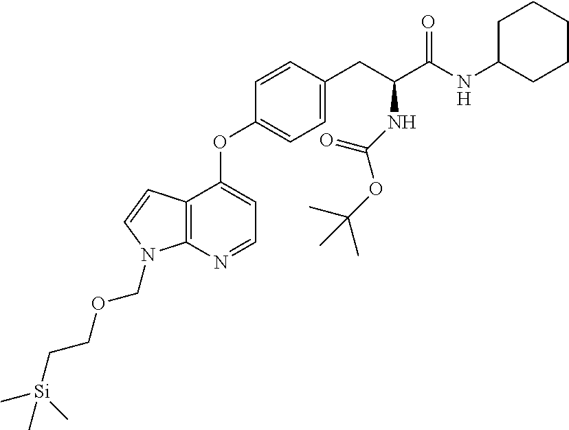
C12=C(N=CC=C1OC1=CC=C(CC(C(=O)NC3CCCCC3)NC(OC(C)(C)C)=O)C=C1)N(COCC[Si](C)(C)C)C=C2
